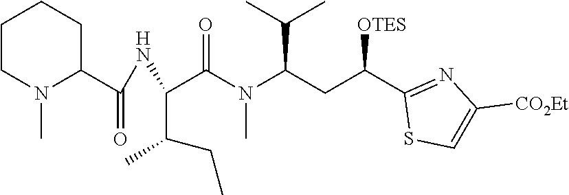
[OTES]C(C1=NC([CO2Et])=CS1)CC(N(C(C(C(C)CC)NC(C1N(C)CCCC1)=O)=O)C)C(C)C
